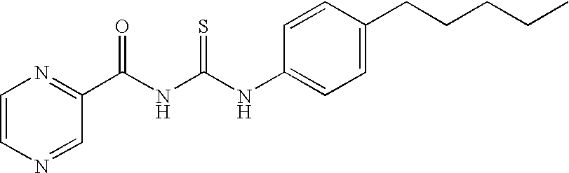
C1=CN=CC(C(NC(NC2=CC=C(CCCCC)C=C2)=S)=O)=N1
